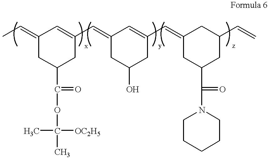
C1(=CC)CC(C(=O)OC(C)([OC2H5])C)CC(C=C2CC(O)CC(C=C3CC(C(=O)N4CCCCC4)CC(C=C)C3)=C2)=C1
